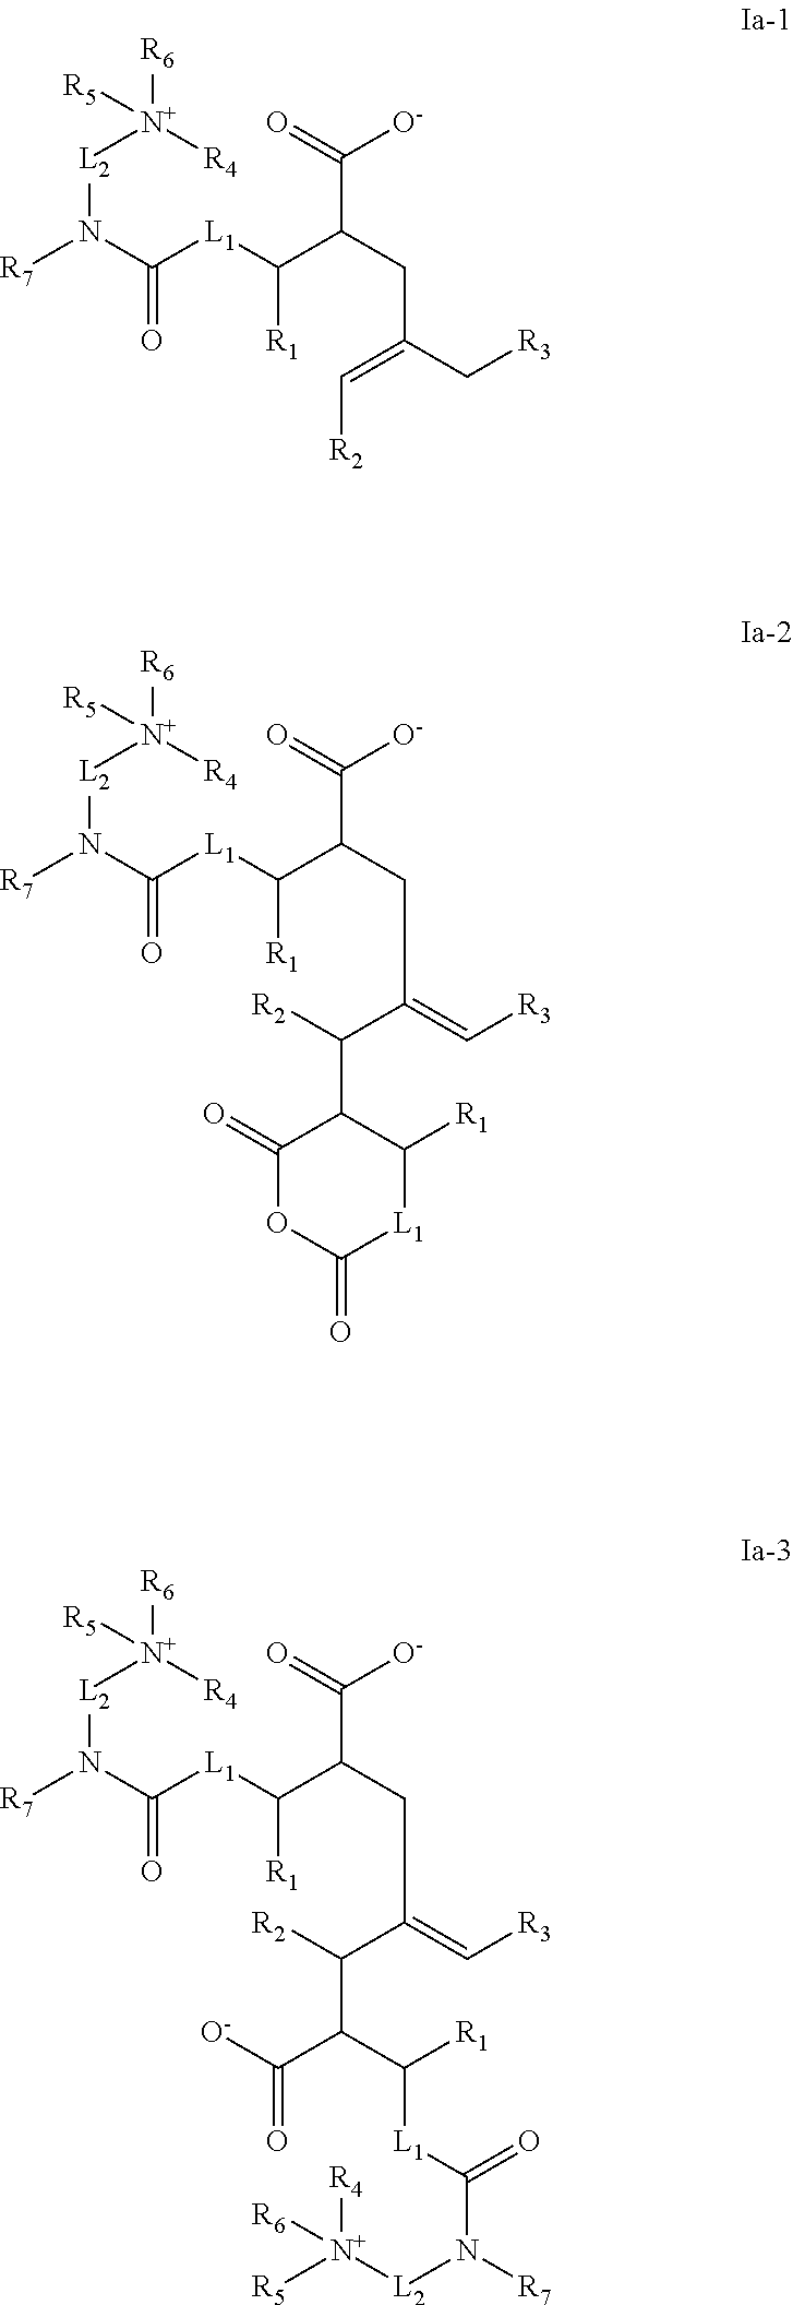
[R6][N+]([L2]N([R7])C([L1]C(C(CC(C[R3])=C[R2])C(=O)[O-])[R1])=O)([R4])[R5].[R6][N+]([L2]N([R7])C([L1]C(C(CC(=C[R3])C(C1C(=O)OC(=O)[L1]C1[R1])[R2])C(=O)[O-])[R1])=O)([R4])[R5].[R6][N+]([L2]N([R7])C([L1]C(C(CC(=C[R3])C(C(C(=O)[O-])C([L1]C(N([R7])[L2][N+]([R5])([R4])[R6])=O)[R1])[R2])C(=O)[O-])[R1])=O)([R4])[R5]
